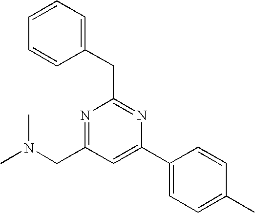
N1=C(CN(C)C)C=C(C2=CC=C(C)C=C2)N=C1CC1=CC=CC=C1
